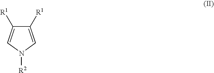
C1([R1])=CN([R2])C=C1[R1]
